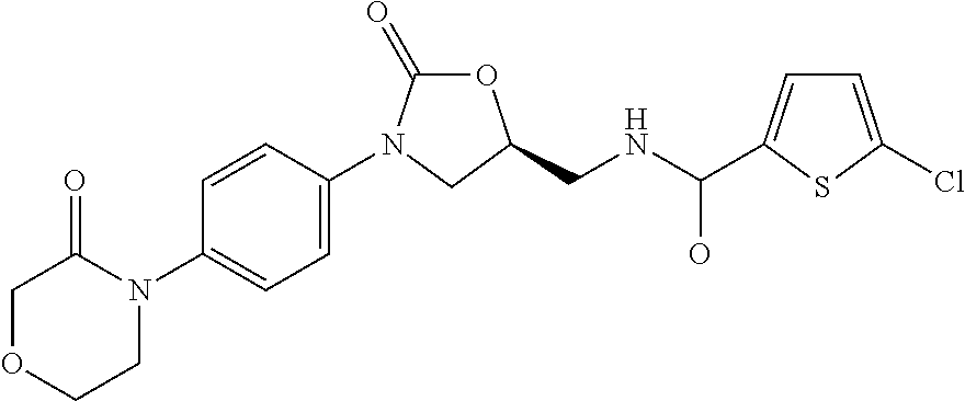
C1OCCN(C2=CC=C(N3C(=O)OC(CNC(O)C4=CC=C(Cl)S4)C3)C=C2)C1=O
